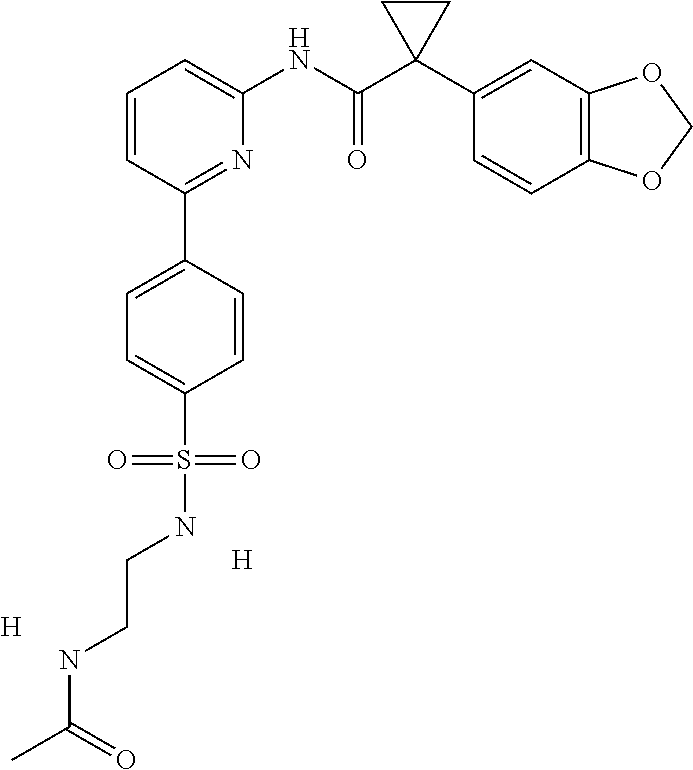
C1=CC(C2=CC=C(S(NCCNC(=O)C)(=O)=O)C=C2)=NC(NC(C2(C3=CC4=C(C=C3)OCO4)CC2)=O)=C1.[H].[H]
